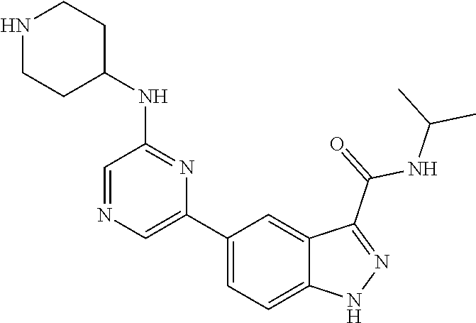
C1(C2=CN=CC(NC3CCNCC3)=N2)=CC=C2C(=C1)C(C(=O)NC(C)C)=NN2
